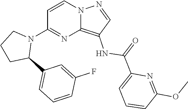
C12=C(NC(C3=CC=CC(OC)=N3)=O)C=NN1C=CC(N1CCCC1C1=CC=CC(F)=C1)=N2
